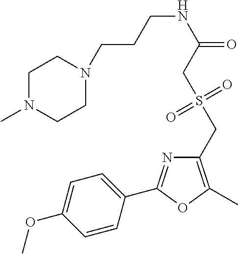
C1=C(OC)C=CC(C2=NC(CS(CC(NCCCN3CCN(C)CC3)=O)(=O)=O)=C(C)O2)=C1
